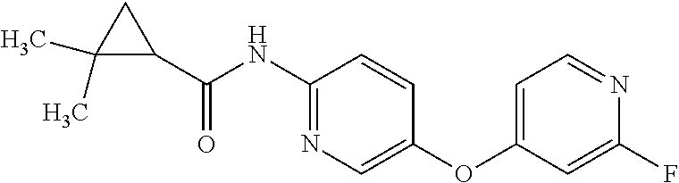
C1(C)(C)C(C(=O)NC2=NC=C(OC3=CC=NC(F)=C3)C=C2)C1
